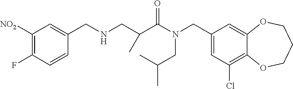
C1(CN(C(=O)C(CNCC2=CC([NO2])=C(F)C=C2)C)CC(C)C)=CC(Cl)=C2C(=C1)OCCCO2
